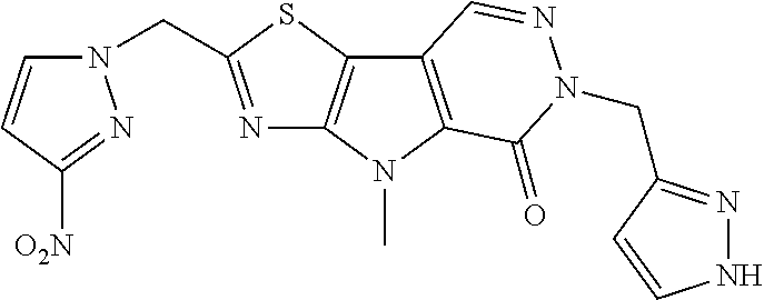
N1=C(CN2C=CC([O2N])=N2)SC2=C1N(C)C1=C2C=NN(CC2=NNC=C2)C1=O
